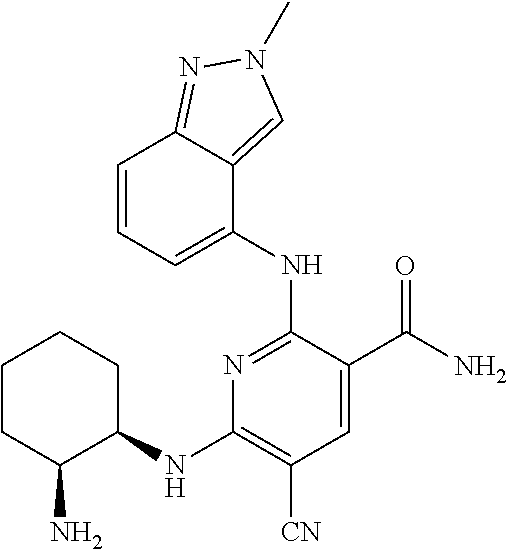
C1=C(NC2=NC(NC3C(N)CCCC3)=C([CN])C=C2C(N)=O)C2=CN(C)N=C2C=C1
